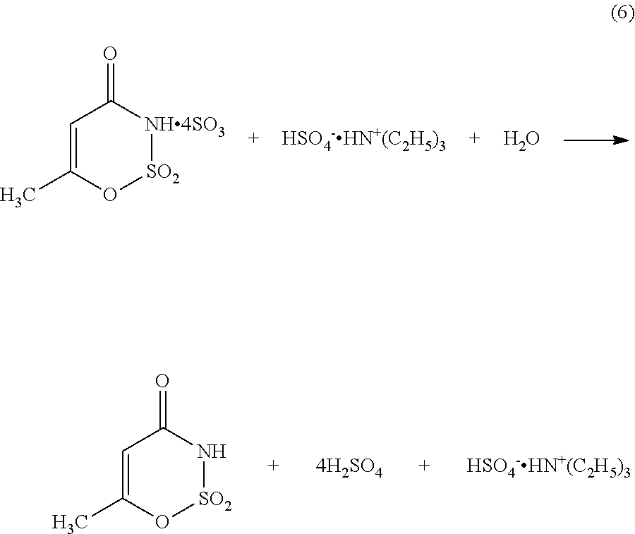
C1=C(C)O[SO2][NH4SO3]C1=O.[HSO4-HN+(C2H5)3].O.C1=C(C)O[SO2]NC1=O.[4H2SO4].[HSO4-HN+(C2H5)3]
